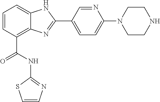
C1=CC(C(NC2=NC=CS2)=O)=C2C(=C1)NC(C1=CC=C(N3CCNCC3)N=C1)=N2
